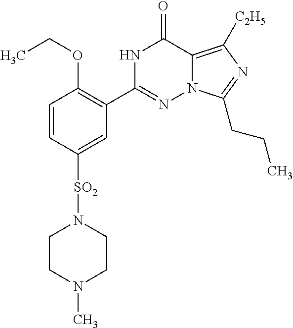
C1=CC([SO2]N2CCN(C)CC2)=CC(C2=NN3C(=C([C2H5])N=C3CCC)C(=O)N2)=C1OCC
